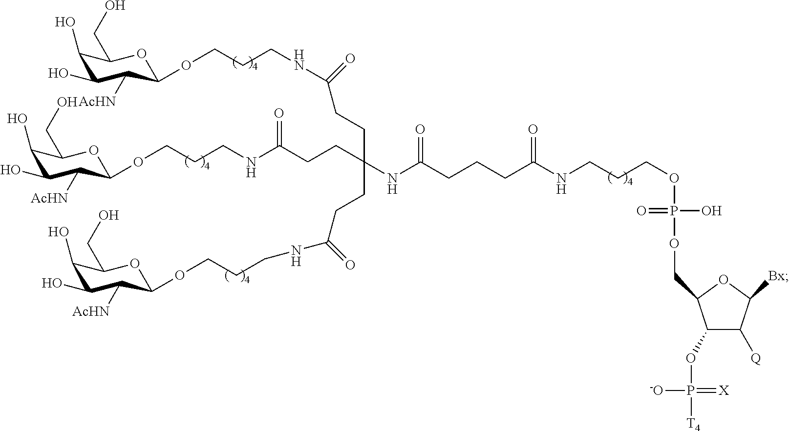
C1(O)C(O)C([AcHN])C(OCCCNC(CCC(CCC(NCCCOC2C([AcHN])C(O)C(O)C(CO)O2)=O)(CCC(=O)NCCCOC2C([AcHN])C(O)C(O)C(CO)O2)NC(CCCC(NCCCOP(OCC2C(OP([T4])(=[X])[-O])C([Q])C([Bx])O2)(O)=O)=O)=O)=O)OC1CO
